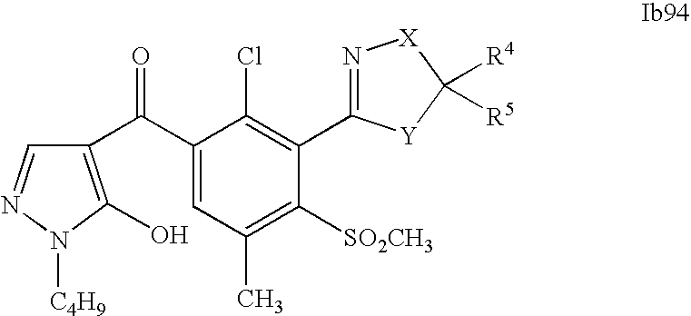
C1(C(C2=C(O)N([C4H9])N=C2)=O)=CC(C)=C([SO2CH3])C(C2=N[X]C([R4])([R5])[Y]2)=C1Cl
